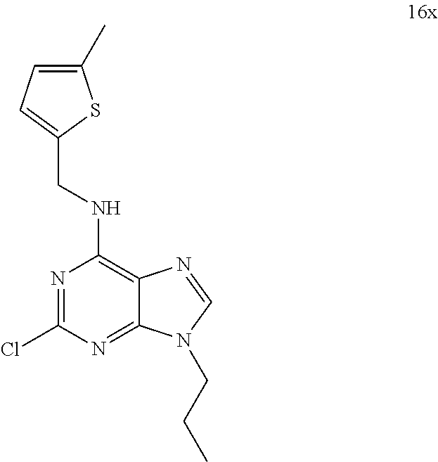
C1(C)=CC=C(CNC2=C3C(=NC(Cl)=N2)N(CCC)C=N3)S1
